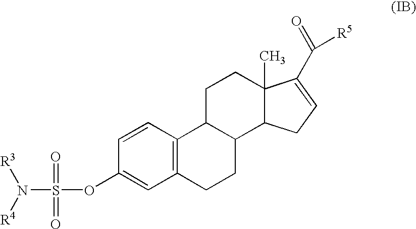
O=S(OC1=CC2=C(C=C1)C1C(CC2)C2C(C)(CC1)C(C(=O)[R5])=CC2)(=O)N([R4])[R3]
